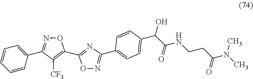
C1=CC=CC(C2=NOC(C3=NC(C4=CC=C(C(C(NCCC(N(C)C)=O)=O)O)C=C4)=NO3)=C2[CF3])=C1
